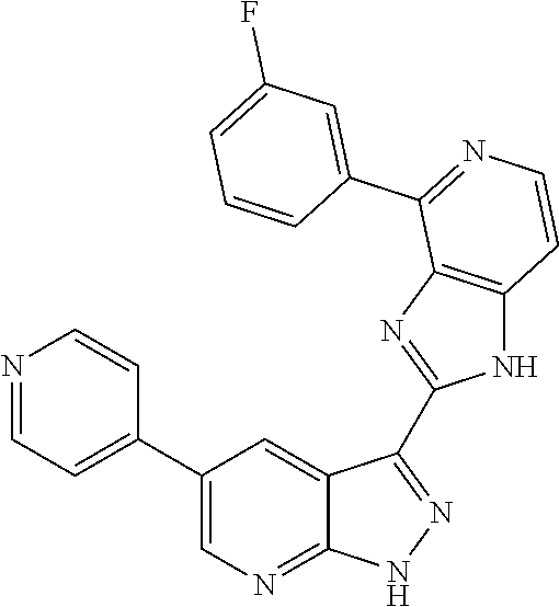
N1=CC=C(C2=CN=C3C(=C2)C(C2=NC4=C(N2)C=CN=C4C2=CC(F)=CC=C2)=N[N H]3)C=C1
